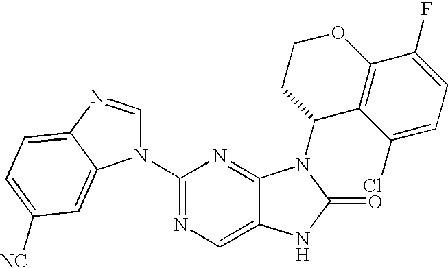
C12=CN=C(N3C=NC4=CC=C([NC])C=C34)N=C1N(C1C3=C(OCC1)C(F)=CC=C3Cl)C(=O)N2
